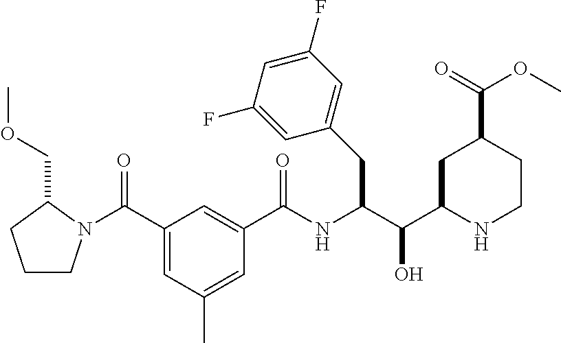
C(NC(C1=CC(C(=O)N2CCCC2COC)=CC(C)=C1)=O)(C(C1NCCC(C(=O)OC)C1)O)CC1=CC(F)=CC(F)=C1
